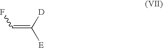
C(=C([D])[E])F
